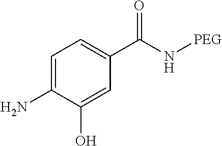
C1=C(N)C(O)=CC(C(N[PEG])=O)=C1
